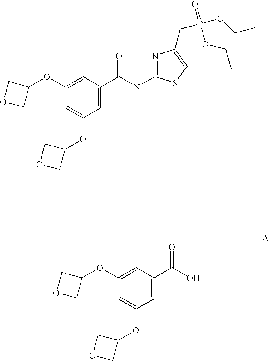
C1(OC2COC2)=CC(C([OH])=O)=CC(OC2COC2)=C1.C1(OC2COC2)=CC(C(NC2=NC(CP(=O)(OCC)OCC)=CS2)=O)=CC(OC2COC2)=C1
